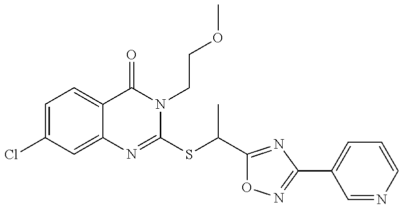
C1=C(Cl)C=C2C(=C1)C(=O)N(CCOC)C(SC(C1=NC(C3=CC=CN=C3)=NO1)C)=N2
